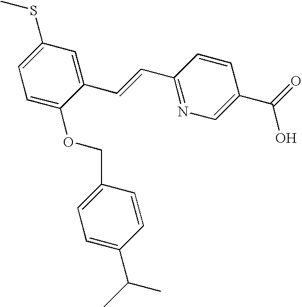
C1(SC)=CC=C(OCC2=CC=C(C(C)C)C=C2)C(C=CC2=NC=C(C(O)=O)C=C2)=C1
